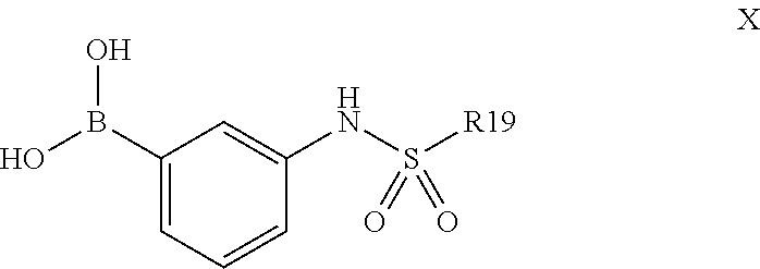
C1(B(O)O)=CC=CC(NS([R19])(=O)=O)=C1
